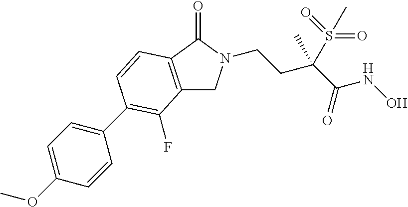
C12=C(C(=O)N(CCC(C(=O)NO)(S(C)(=O)=O)C)C1)C=CC(C1=CC=C(OC)C=C1)=C2F
